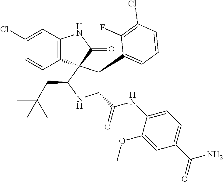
C12=C(C=C(Cl)C=C1)NC(=O)C21C(C2=CC=CC(Cl)=C2F)C(C(NC2=CC=C(C(=O)N)C=C2OC)=O)NC1CC(C)(C)C
